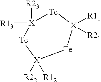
[X]1([R13])([R23])[Te][X]([R22])([R12])[Te][X]([R11])([R21])[Te]1
